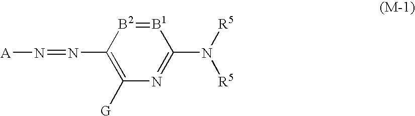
C1([G])=C(N=N[A])[B2]=[B1]C(N([R5])[R5])=N1
